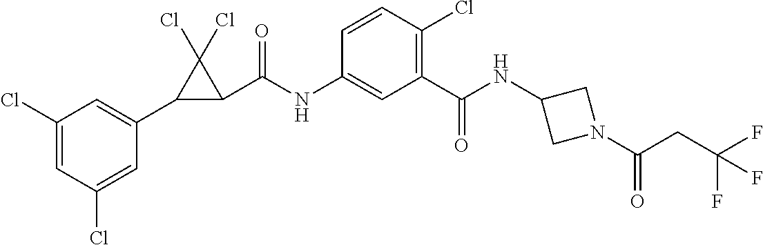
C1(C2C(C(NC3=CC(C(NC4CN(C(=O)CC(F)(F)F)C4)=O)=C(Cl)C=C3)=O)C2(Cl)Cl)=CC(Cl)=CC(Cl)=C1
